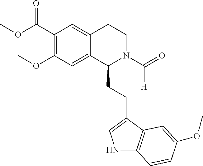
O(C(C1=C(OC)C=C2C(=C1)CCN(C(=O)[H])C2CCC1=CNC2=C1C=C(OC)C=C2)=O)C
